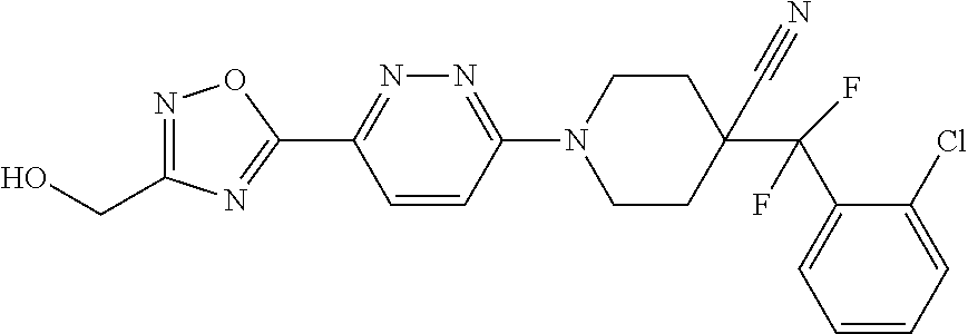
N1=C(CO)N=C(C2=NN=C(N3CCC(C#N)(C(C4=CC=CC=C4Cl)(F)F)CC3)C=C2)O1
